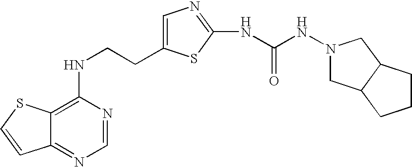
C(CNC1=C2C(=NC=N1)C=CS2)C1=CN=C(NC(=O)NN2CC3C(C2)CCC3)S1
